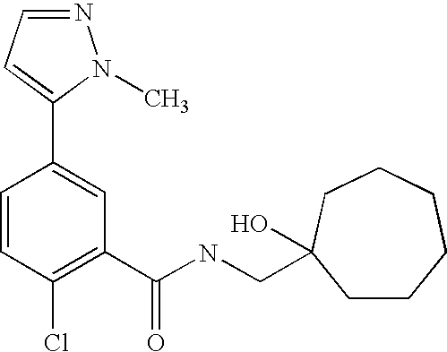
C1=CC(Cl)=C(C(NCC2(O)CCCCCC2)=O)C=C1C1=CC=NN1C
